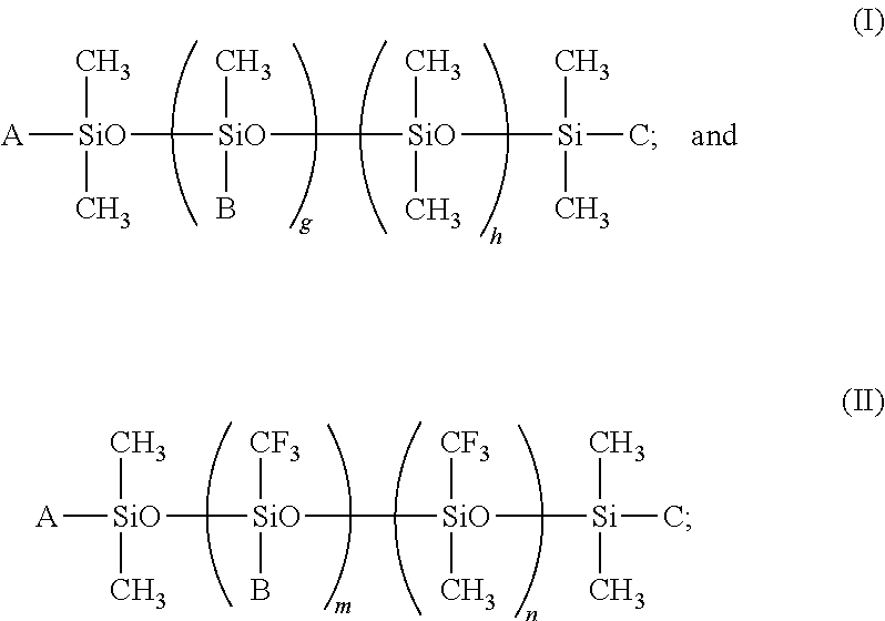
[A][SiO](C)(C)[SiO]([SiO]([Si](C)(C)C)(C)C)(C)B.[A][SiO](C)(C)[SiO]([SiO]([Si](C)(C)C)([CF3])C)([CF3])B
